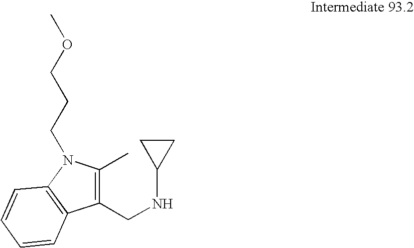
N(C1CC1)CC1=C(C)N(CCCOC)C2=C1C=CC=C2
